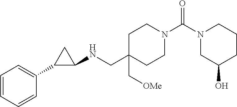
C1=CC=CC(C2C(NCC3(C[OMe])CCN(C(N4CC(O)CCC4)=O)CC3)C2)=C1
